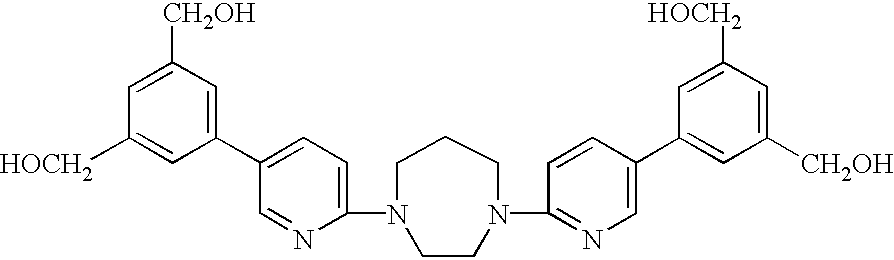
C1(N2CCCN(C3=NC=C(C4=CC([CH2OH])=CC([HOCH2])=C4)C=C3)CC2)=CC=C(C2=CC([CH2OH])=CC([HOCH2])=C2)C=N1
